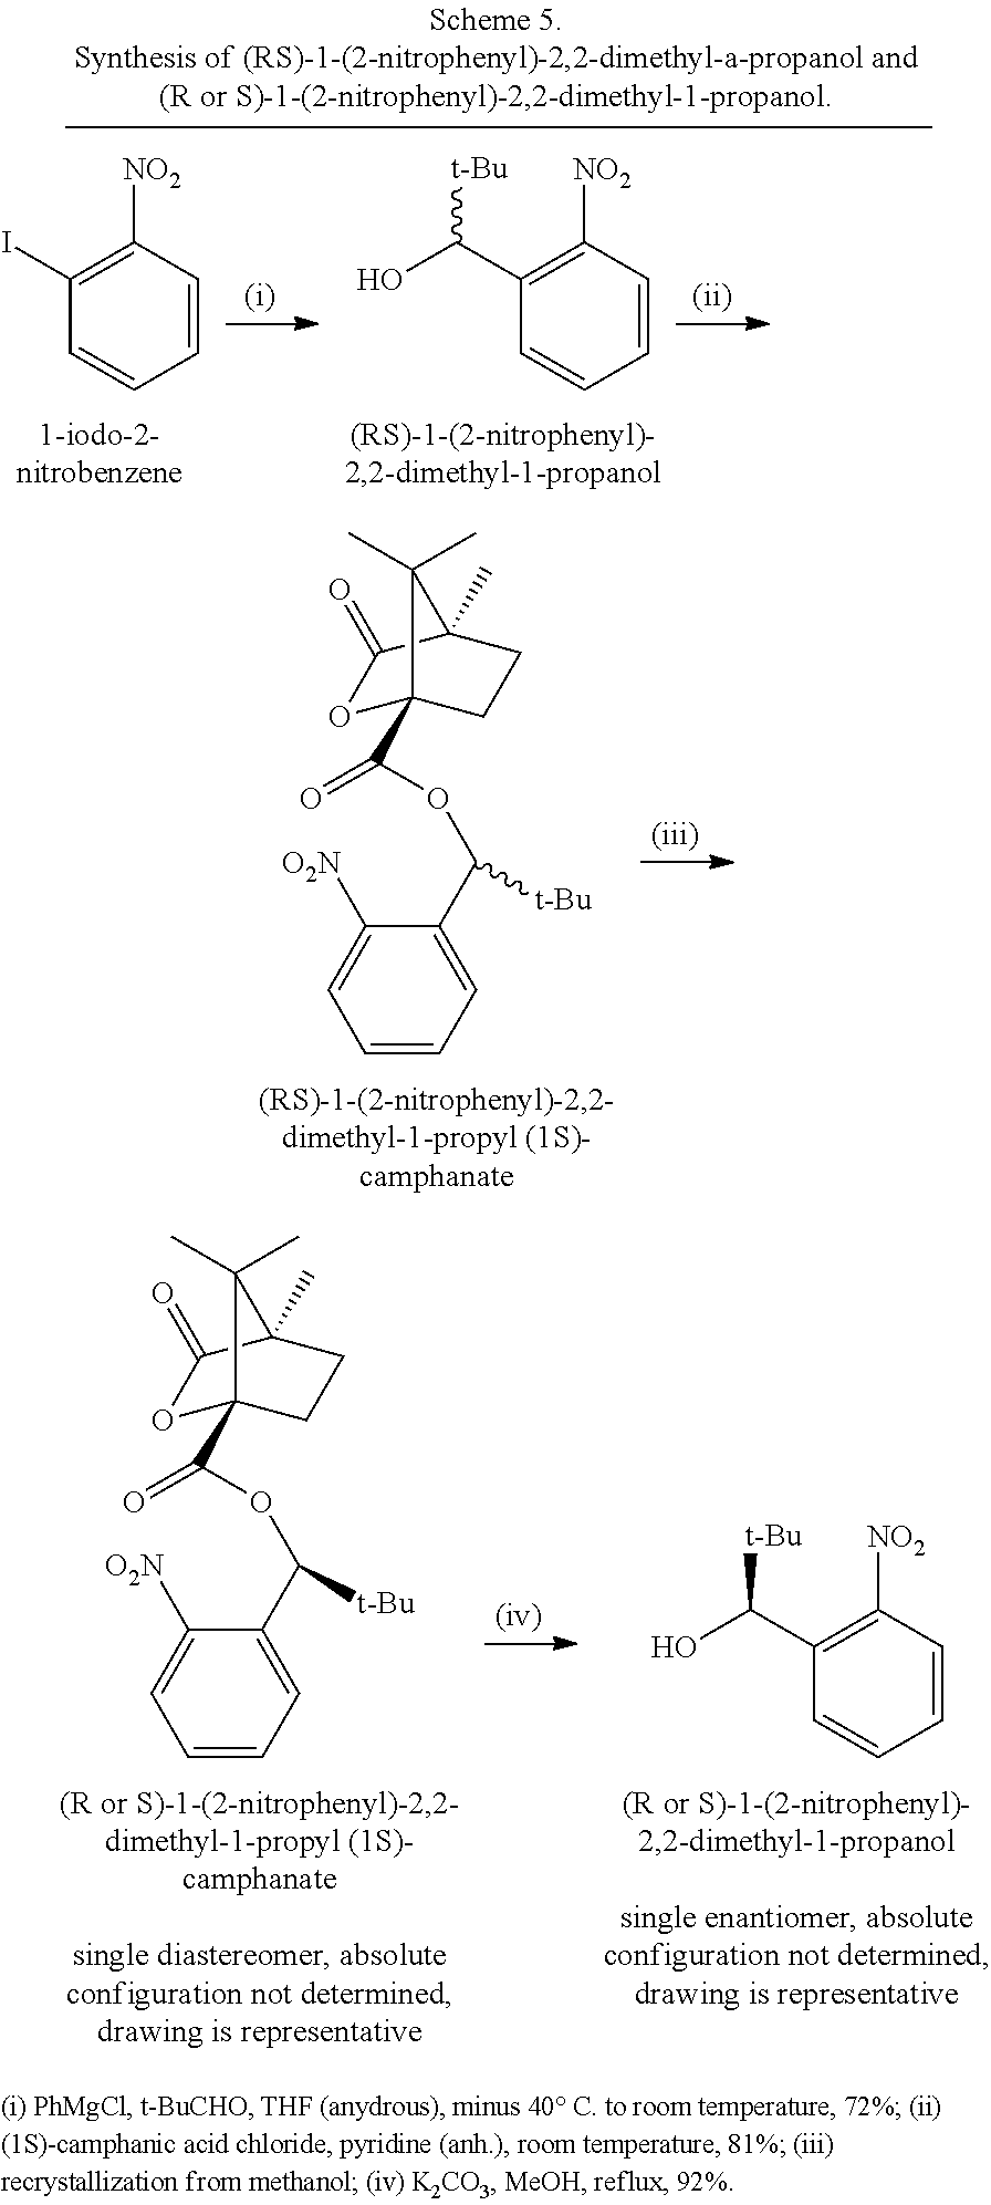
C1([O2N])=CC=CC=C1C(OC(=O)C12OC(=O)C(C)(CC1)C2(C)C)[t-Bu].C1([O2N])=CC=CC=C1C(OC(=O)C12OC(=O)C(C)(CC1)C2(C)C)[t-Bu].C1=CC([NO2])=C(C(O)[t-Bu])C=C1.C1=CC([NO2])=C(I)C=C1.C1=CC([NO2])=C(C(O)[t-Bu])C=C1
